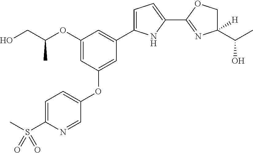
C1=C(S(C)(=O)=O)N=CC(OC2=CC(C3=CC=C(C4=NC(C(C)O)([H])CO4)N3)=CC(OC(CO)C)=C2)=C1
